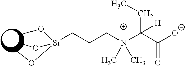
[Si](CCCN(C(C([O-])=O)(CC)[H])(C)C)(OC)(OC)OC
